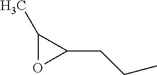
C(C)CC1C(C)O1
